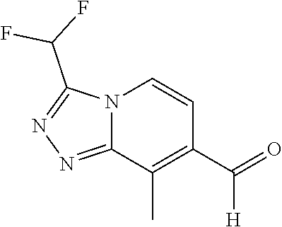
N12C(=NN=C1C(F)F)C(C)=C(C(=O)[H])C=C2
